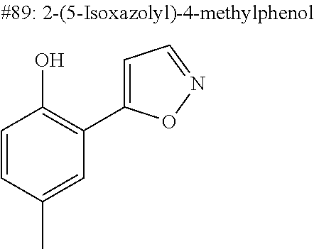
C1=CC(C)=CC(C2=CC=NO2)=C1O
